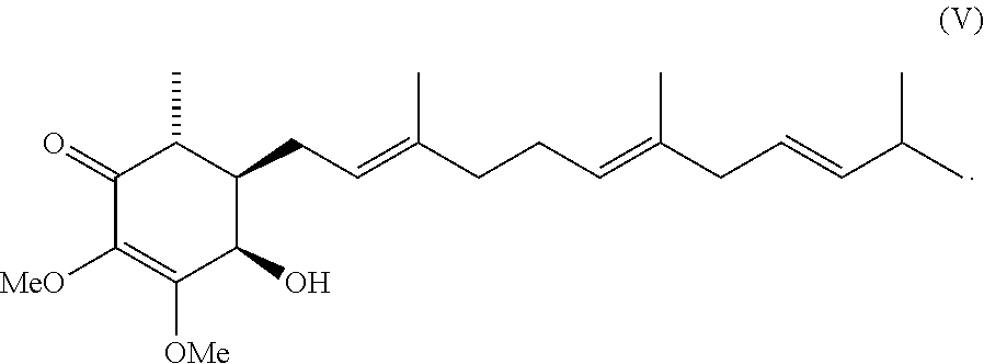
C1(=O)C([MeO])=C([OMe])C(O)C(CC=C(C)CCC=C(C)CC=CC(C)C)C1C
